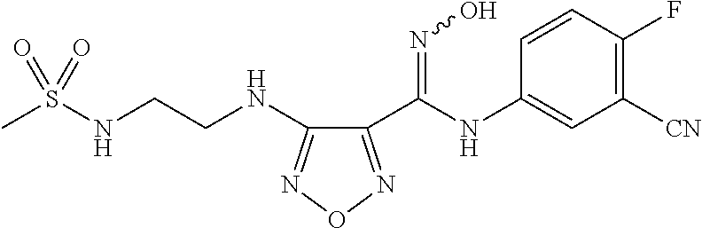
C1(C(=NO)NC2=CC([CN])=C(F)C=C2)=NON=C1NCCNS(C)(=O)=O
